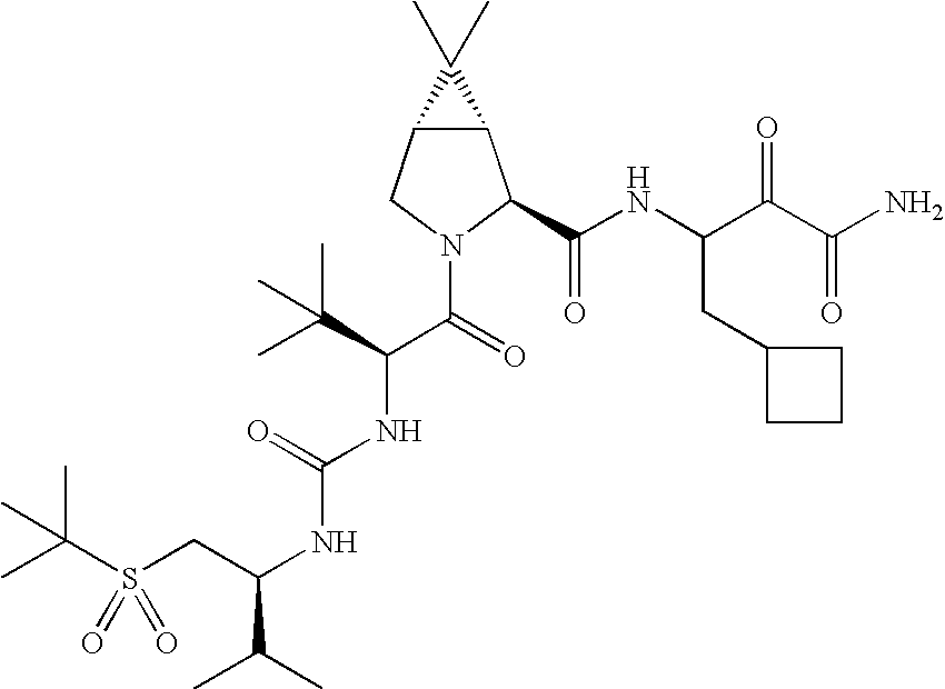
C12C(CN(C(C(NC(=O)NC(C(C)C)CS(=O)(=O)C(C)(C)C)C(C)(C)C)=O)C1C(NC(C(C(N)=O)=O)CC1CCC1)=O)C2(C)C
